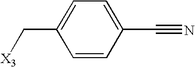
C1=CC(C#N)=CC=C1C[X3]
